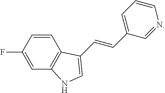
C1=CC(F)=CC2=C1C(C=CC1=CC=CN=C1)=CN2
